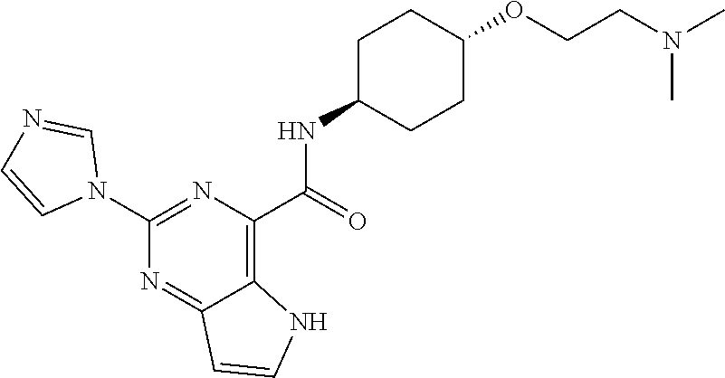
C1(NC(C2=C3C(=NC(N4C=NC=C4)=N2)C=CN3)=O)CCC(OCCN(C)C)CC1
